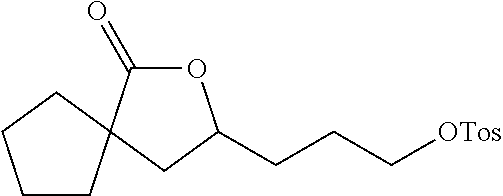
O1C(=O)C2(CC1CCC[OTos])CCCC2
